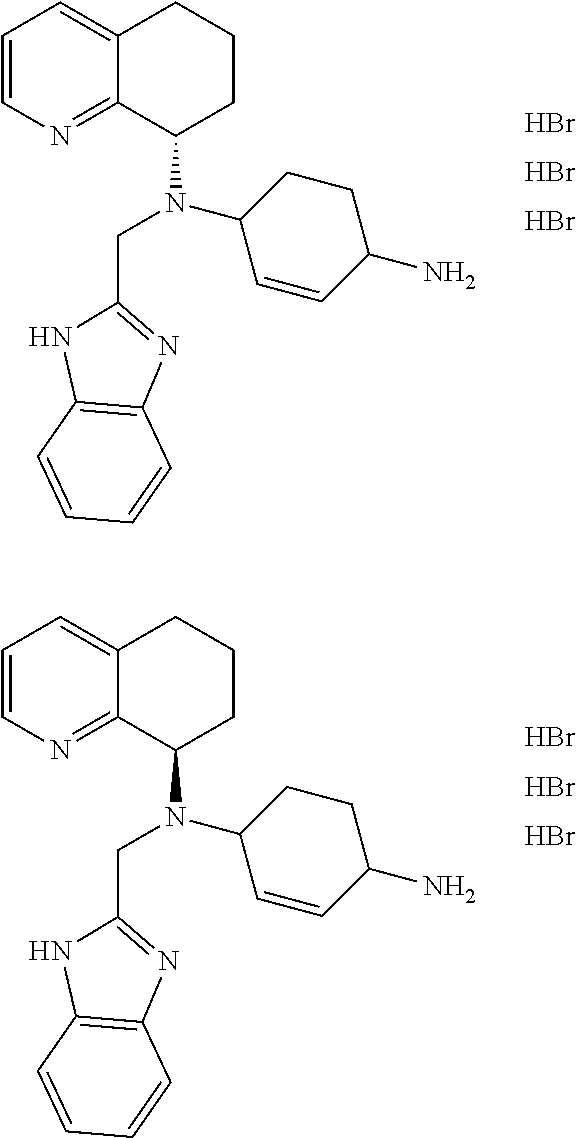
C1=CN=C2C(=C1)CCCC2N(C1C=CC(N)CC1)CC1=NC2=C(N1)C=CC=C2.Br.Br.Br.C1=CN=C2C(=C1)CCCC2N(C1C=CC(N)CC1)CC1=NC2=C(N1)C=CC=C2.Br.Br.Br
